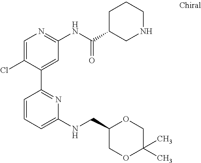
C1=C(Cl)C(C2=NC(NCC3COC(C)(C)CO3)=CC=C2)=CC(NC(C2CNCCC2)=O)=N1
